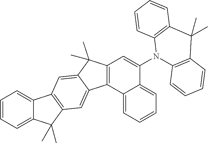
C12=CC=CC=C1C(C)(C)C1=C2C=C2C(C)(C)C3=C(C2=C1)C1=CC=CC=C1C(N1C2=C(C=CC=C2)C(C)(C)C2=C1C=CC=C2)=C3
